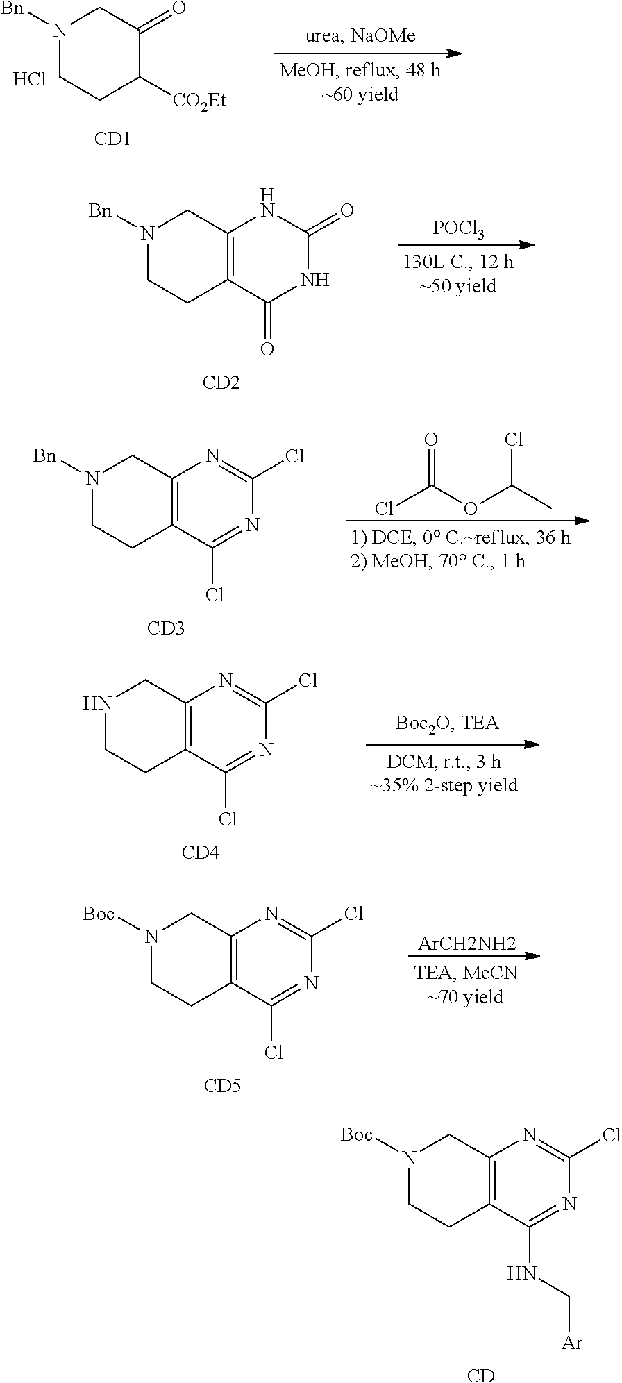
N1([Bn])CCC([CO2Et])C(=O)C1.Cl.[CD1].C12=C(C(=O)NC(=O)N1)CCN([Bn])C2.[CD2].[POCl3].C12=C(C(Cl)=NC(Cl)=N1)CCN([Bn])C2.[CD3].ClC(=O)OC(C)Cl.C12=C(C(Cl)=NC(Cl)=N1)CCNC2.[CD4].C12=C(C(Cl)=NC(Cl)=N1)CCN([Boc])C2.[CD5].[ArCH2NH2].C12=C(C(NC[Ar])=NC(Cl)=N1)CCN([Boc])C2.[CD]
